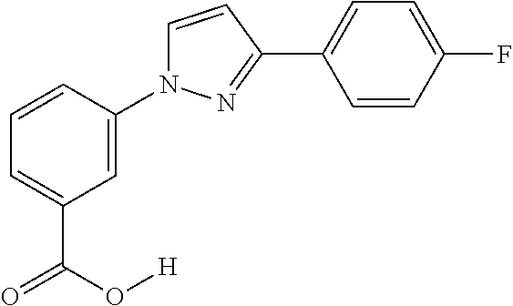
C1=CC(N2C=CC(C3=CC=C(F)C=C3)=N2)=CC(C(O[H])=O)=C1
